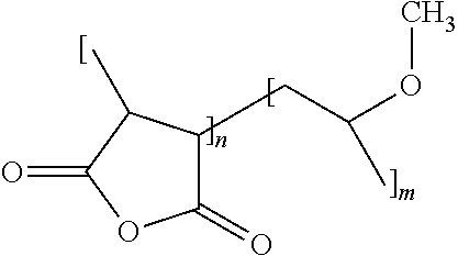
C1(=O)C(CC(C)OC)C(C)C(=O)O1
